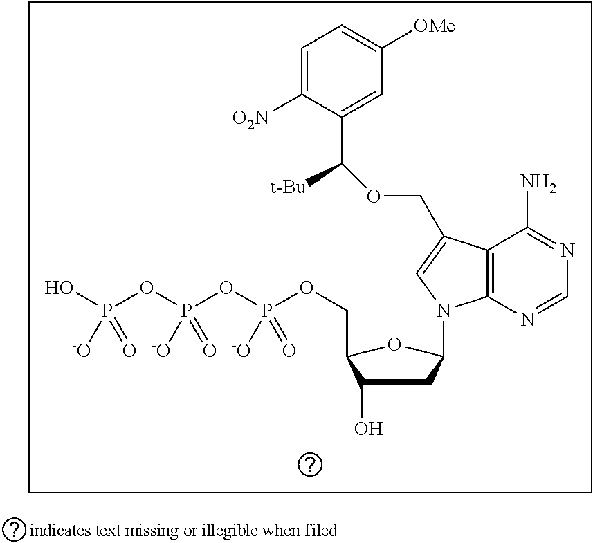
C1=C([O2N])C(C(OCC2=CN(C3CC(O)C(COP(OP(OP(O)([-O])=O)([-O])=O)([-O])=O)O3)C3=C2C(N)=NC=N3)[t-Bu])=CC([OMe])=C1
